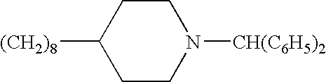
[(CH2)8]C1CCN([CH(C6H5)2])CC1
